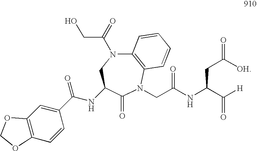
C12=C(N(CC(NC(C([H])=O)CC([OH])=O)=O)C(=O)C(NC(C3=CC4=C(C=C3)OCO4)=O)CN1C(=O)CO)C=CC=C2
